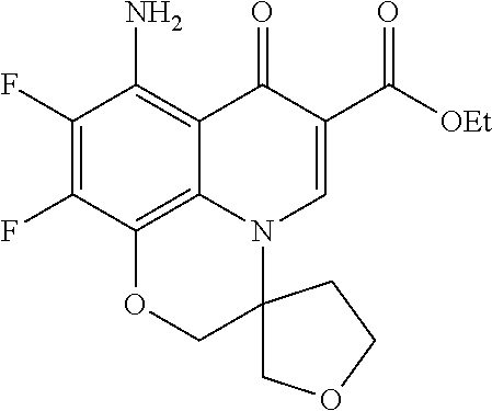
C1(F)=C(F)C2=C3C(=C1N)C(=O)C(C(=O)[OEt])=CN3C1(COCC1)CO2
